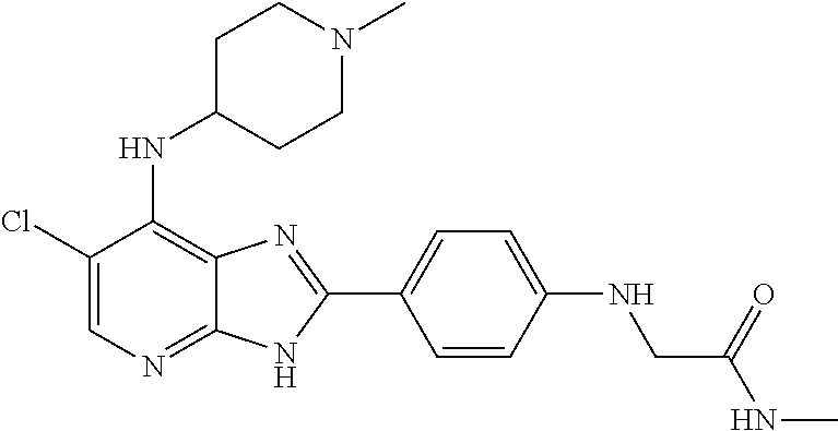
C1(Cl)=CN=C2C(=C1NC1CCN(C)CC1)N=C(C1=CC=C(NCC(NC)=O)C=C1)N2
